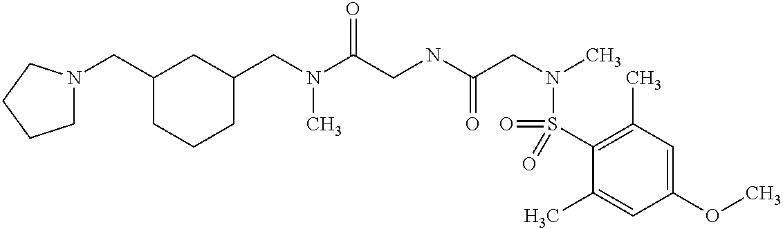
C1(CN(C(CNC(CN(C)S(C2=C(C)C=C(OC)C=C2C)(=O)=O)=O)=O)C)CC(CN2CCCC2)CCC1
